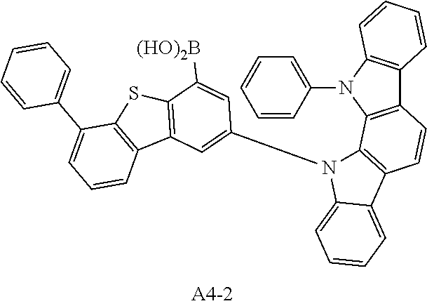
C1=CC=CC(N2C3=C(C4=C2C=CC=C4)C=CC2=C3N(C3=CC4=C(C([(HO)2B])=C3)SC3=C4C=CC=C3C3=CC=CC=C3)C3=CC=CC=C23)=C1
